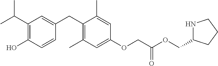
C1(C(C)C)=C(O)C=CC(CC2=C(C)C=C(OCC(OCC3NCCC3)=O)C=C2C)=C1
